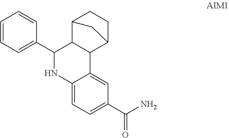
C1=CC=C(C2C3C(C4CCC3C4)C3=CC(C(N)=O)=CC=C3N2)C=C1
